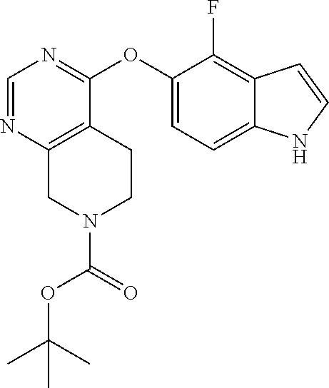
C1(OC2=NC=NC3=C2CCN(C(OC(C)(C)C)=O)C3)=CC=C2C(=C1F)C=CN2
